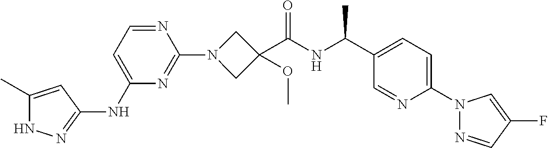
N1C(C)=CC(NC2=CC=NC(N3CC(C(NC(C4=CC=C(N5N=CC(F)=C5)N=C4)C)=O)(OC)C3)=N2)=N1
